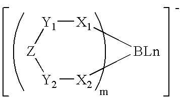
[Y2]1[X2][BLn][X1][Y1][Z]1
